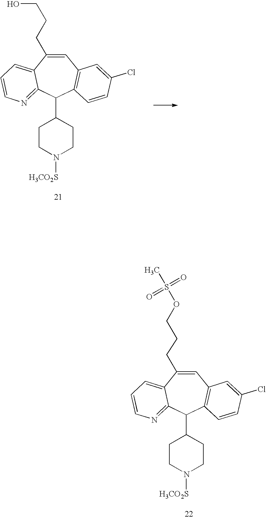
C1=C(CCCOS(=O)(C)=O)C2=CC=CN=C2C(C2CCN([H3CO2S])CC2)C2=C1C=C(Cl)C=C2.C1=C(CCCO)C2=CC=CN=C2C(C2CCN([H3CO2S])CC2)C2=C1C=C(Cl)C=C2
